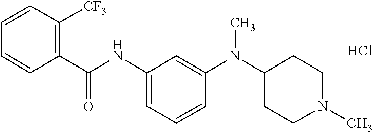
C1(C(NC2=CC=CC(N(C3CCN(C)CC3)C)=C2)=O)=C([CF3])C=CC=C1.Cl
